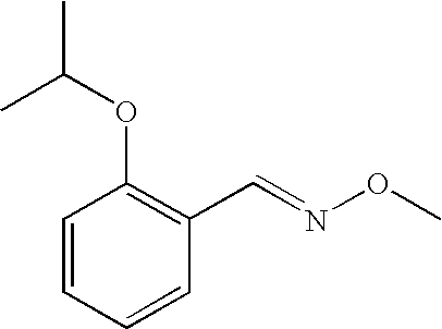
C1=CC=CC(C=NOC)=C1OC(C)C
